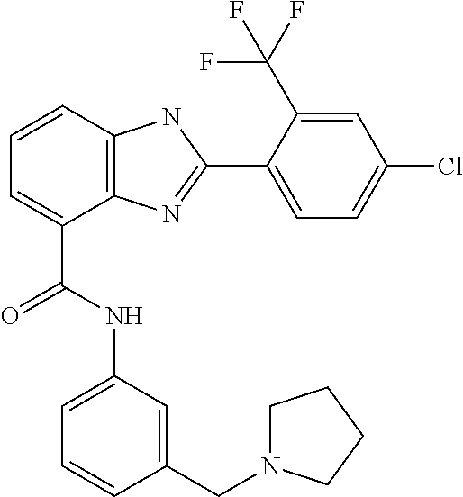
C1=CC2=C(C(C(NC3=CC=CC(CN4CCCC4)=C3)=O)=C1)N=C(C1=CC=C(Cl)C=C1C(F)(F)F)N2
